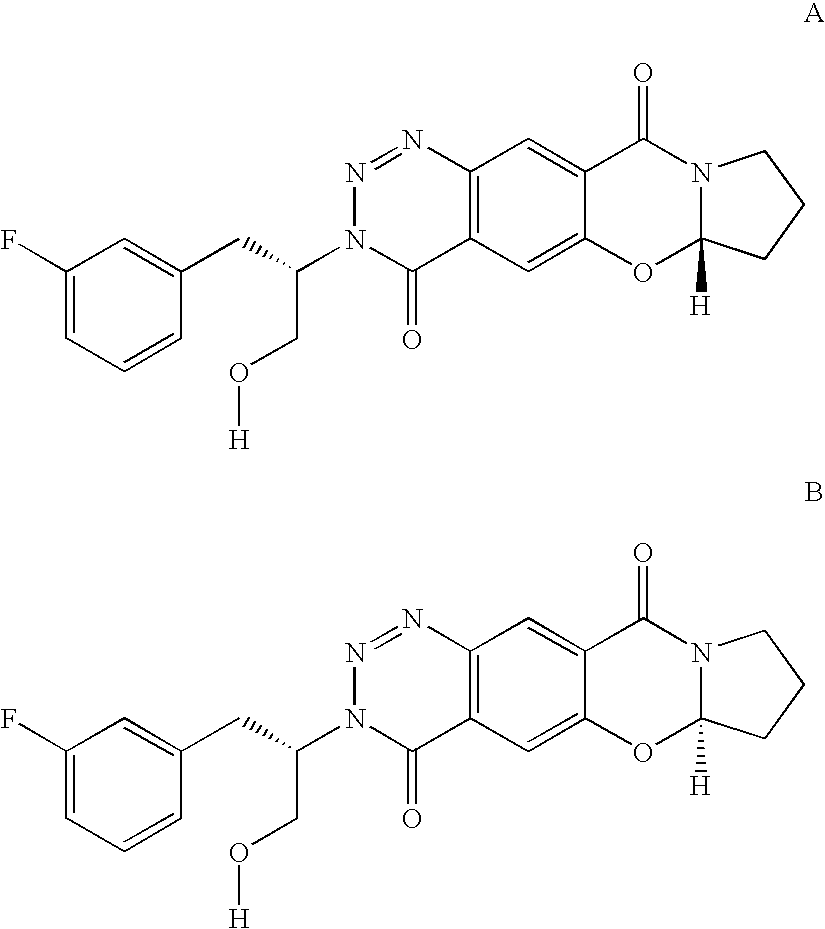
C1(F)=CC=CC(CC(CO[H])N2C(=O)C3=C(N=N2)C=C2C(=C3)OC3([H])N(C2=O)CCC3)=C1.C1(F)=CC=CC(CC(CO[H])N2C(=O)C3=C(N=N2)C=C2C(=C3)OC3([H])N(C2=O)CCC3)=C1
